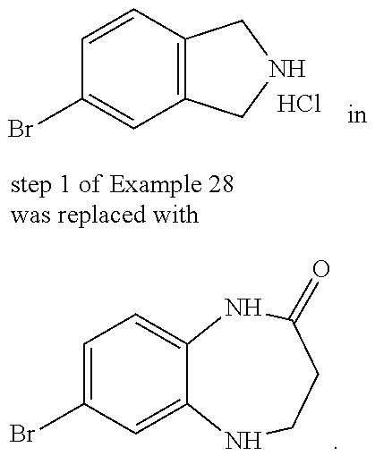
C1(Br)=CC2=C(C=C1)CNC2.Cl.C1=C(Br)C=C2C(=C1)NC(=O)CCN2
